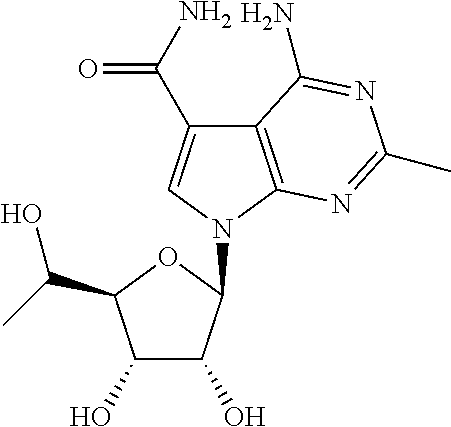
C12=C(N(C3C(O)C(O)C(C(C)O)O3)C=C1C(N)=O)N=C(C)N=C2N
